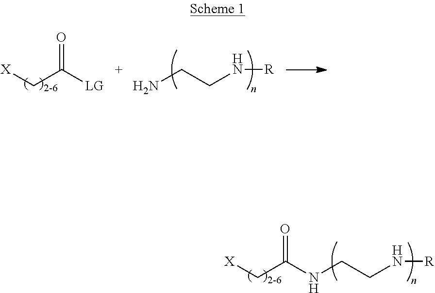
[X]CC(=O)[LG].NCCN[R].[X]CC(=O)NCCN[R]
